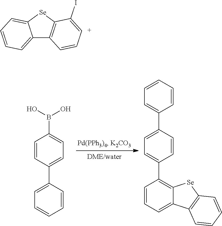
OB(O)C1=CC=C(C2=CC=CC=C2)C=C1.C1=CC=CC(C2=CC=C(C3=C4C(=CC=C3)C3=C([Se]4)C=CC=C3)C=C2)=C1.C12=CC=CC=C1[Se]C1=C2C=C[C+]=C1I
